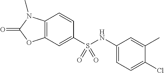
C1=CC2=C(C=C1S(NC1=CC=C(Cl)C(C)=C1)(=O)=O)OC(=O)N2C
